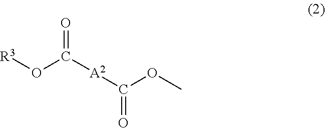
[R3]OC([A2]C(OC)=O)=O
